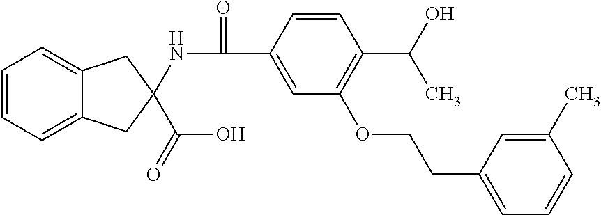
C1=CC=C2C(=C1)CC(NC(=O)C1=CC(OCCC3=CC=CC(C)=C3)=C(C(C)O)C=C1)(C(O)=O)C2
